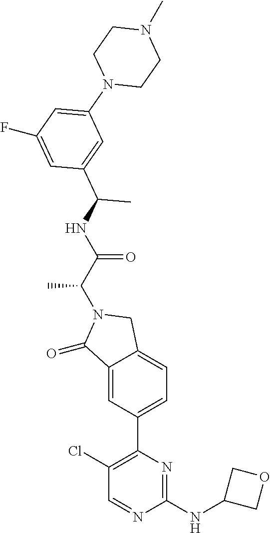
C1(=O)C2=CC(C3=C(Cl)C=NC(NC4COC4)=N3)=CC=C2CN1C(C(=O)NC(C1=CC(N2CCN(C)CC2)=CC(F)=C1)C)C
